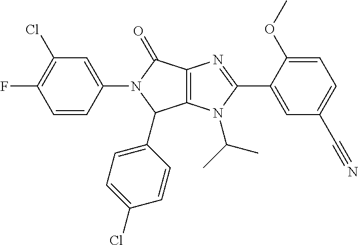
C12=C(N(C(C)C)C(C3=CC(C#N)=CC=C3OC)=N1)C(C1=CC=C(Cl)C=C1)N(C1=CC(Cl)=C(F)C=C1)C2=O
